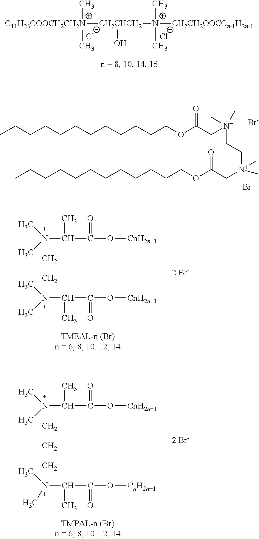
[C11H23COOCH2CH2N]([CH2CHCH2](O)[N+](C)(C)[CH2CH2OOCCn-1H2n-1])(C)C.Cl.Cl.CCCCCCCCCCCCOC(C[N+](C)(C)CC[N+](C)(C)CC(OCCCCCCCCCCCC)=O)=O.Br.[Br-].C[N+](C)(CC[N+](C)(C)C(C)C(=O)O[CnH2n+1])C(C)C(=O)O[CnH2n+1].C[N+](C)(CCC[N+](C)(C)C(C)C(=O)O[CnH2n+1])C(C)C(=O)O[CnH2n+1]
